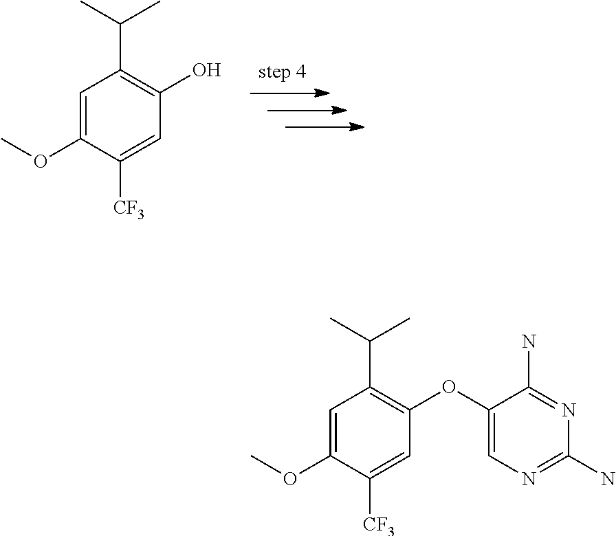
C1=C(OC)C([CF3])=CC(O)=C1C(C)C.O(C1=CN=C(N)N=C1N)C1=C(C(C)C)C=C(OC)C([CF3])=C1
